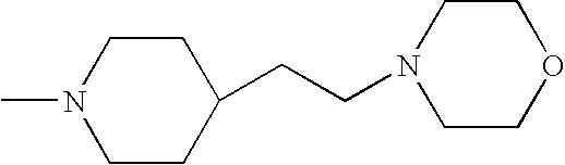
CN1CCC(CCN2CCOCC2)CC1
